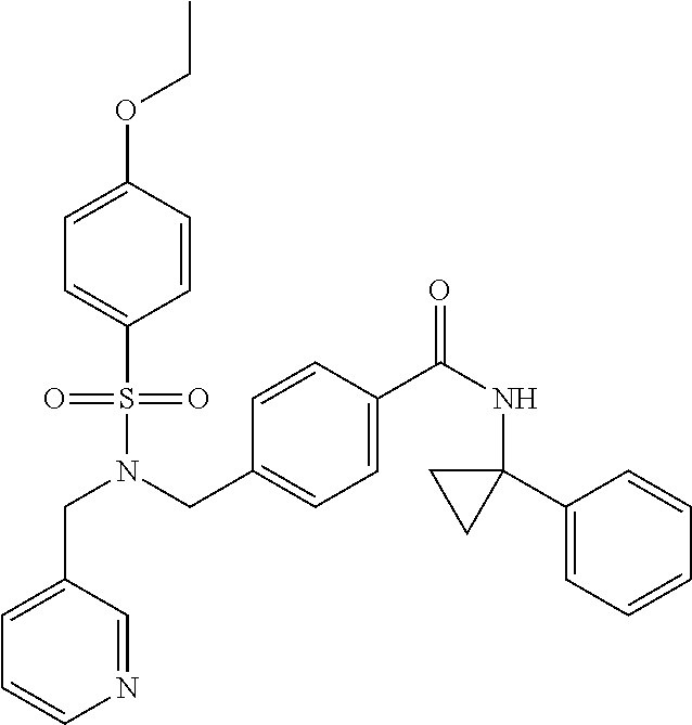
C1=C(CN(S(=O)(=O)C2=CC=C(OCC)C=C2)CC2=CC=C(C(NC3(C4=CC=CC=C4)CC3)=O)C=C2)C=NC=C1
